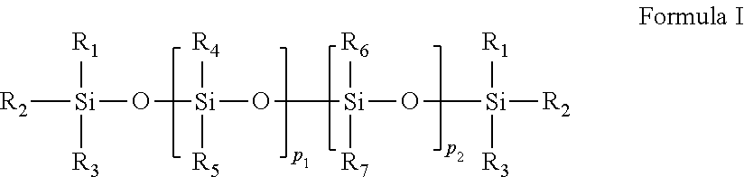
[R2][Si](O[Si](O[Si](O[Si]([R2])([R1])[R3])([R6])[R7])([R4])[R5])([R1])[R3]
